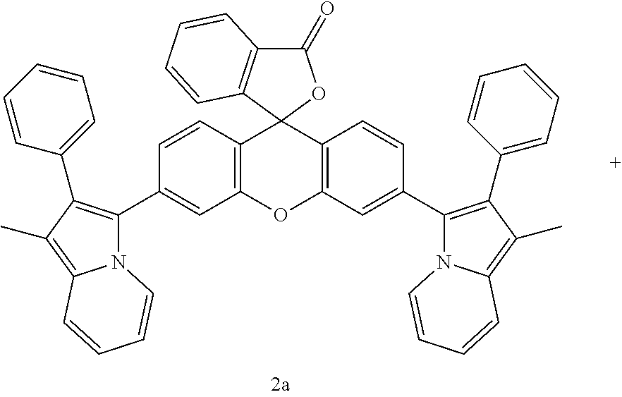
C12=C(OC3=C(C14OC(=O)C1=C4C=CC=C1)C=CC(C1=C(C4=CC=CC=C4)C(C)=C4N1C=CC=C4)=C3)C=C(C1=C(C3=CC=CC=C3)C(C)=C3N1C=CC=C3)C=C2
